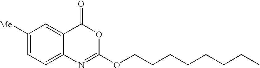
C1([Me])=CC=C2C(=C1)C(=O)OC(OCCCCCCCC)=N2
